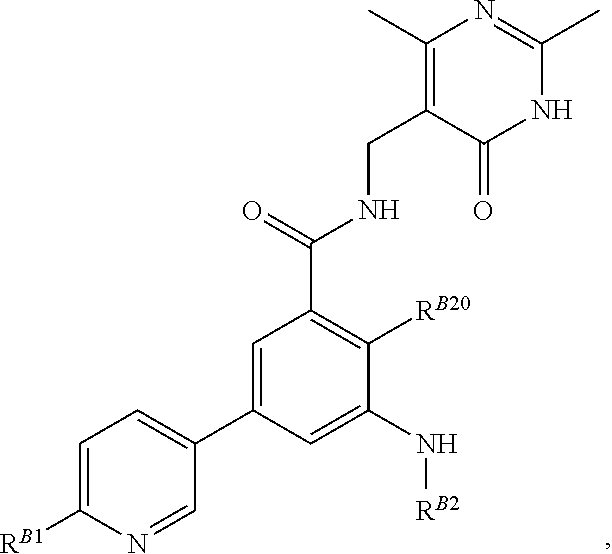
C1=C(C2=CC=C([RB1])N=C2)C=C(N[RB2])C([RB20])=C1C(=O)NCC1=C(C)N=C(C)NC1=O
